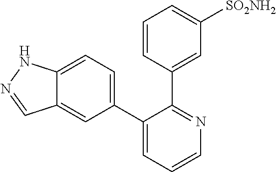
C12=CC=C(C3=CC=CN=C3C3=CC([SO2NH2])=CC=C3)C=C1C=NN2
